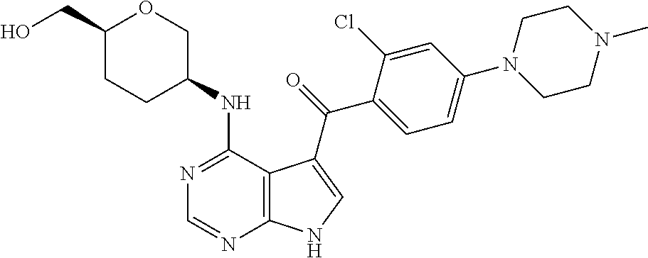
C1(CO)CCC(NC2=NC=NC3=C2C(C(=O)C2=CC=C(N4CCN(C)CC4)C=C2Cl)=CN3)CO1
